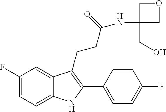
C1=C2C(CCC(NC3(CO)COC3)=O)=C(C3=CC=C(F)C=C3)NC2=CC=C1F
